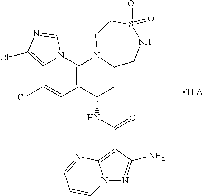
C12=C(Cl)N=CN1C(N1CCNS(=O)(=O)CC1)=C(C(C)NC(=O)C1=C3N(N=C1N)C=CC=N3)C=C2Cl
